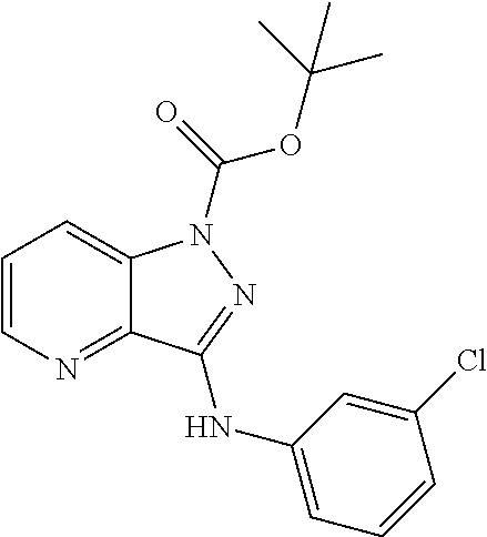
C1=CN=C2C(=C1)N(C(OC(C)(C)C)=O)N=C2NC1=CC=CC(Cl)=C1
